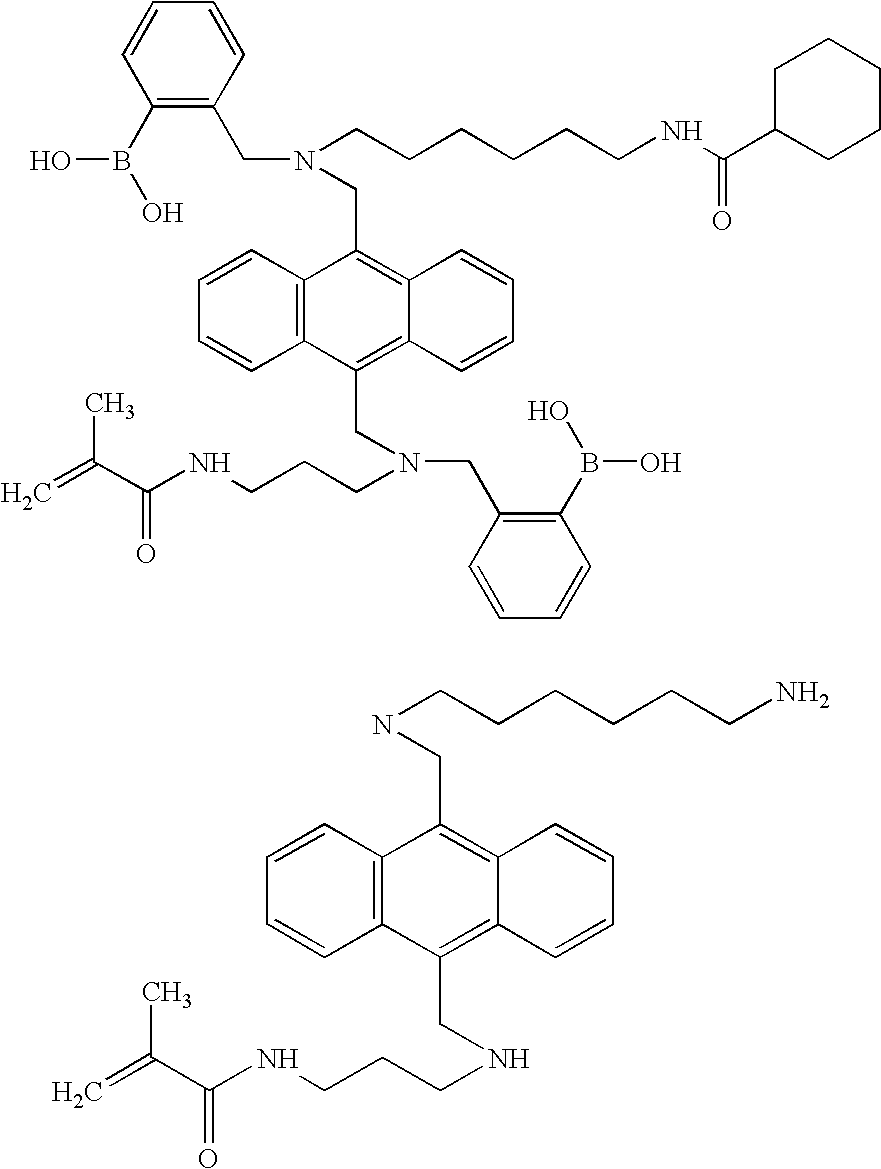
C1=CC2=C(C=C1)C(CN(CCCCCCNC(C1CCCCC1)=O)CC1=C(B(O)O)C=CC=C1)=C1C(=C2CN(CCCNC(C(=C)C)=O)CC2=C(B(O)O)C=CC=C2)C=CC=C1.C1=CC2=C(C=C1)C(CNCCCCCCN)=C1C(=C2CNCCCNC(C(=C)C)=O)C=CC=C1
